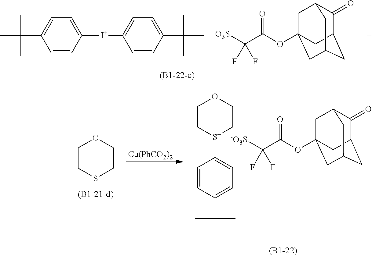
C1([I+]C2=CC=C(C(C)(C)C)C=C2)=CC=C(C(C)(C)C)C=C1.C([-O3S])(C(OC12CC3C(=O)C(CC(C1)C3)C2)=O)(F)F.C1CSCCO1.[Cu(PhCO2)2].C1C[S+](C2=CC=C(C(C)(C)C)C=C2)CCO1.C([-O3S])(C(OC12CC3C(=O)C(CC(C1)C3)C2)=O)(F)F
